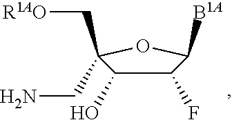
C1(F)C(O)C(C[R1AO])(CN)OC1[B1A]
